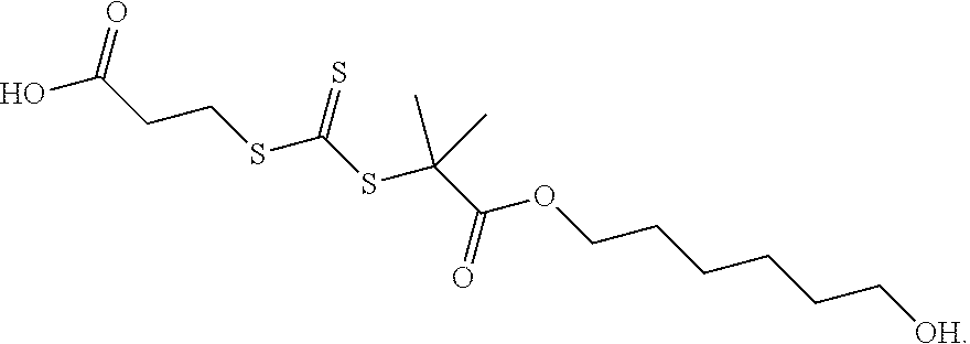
OC(CCSC(SC(C(OCCCCCC[OH])=O)(C)C)=S)=O
